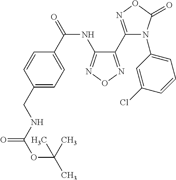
C1(CNC(OC(C)(C)C)=O)=CC=C(C(=O)NC2=NON=C2C2=NOC(=O)N2C2=CC=CC(Cl)=C2)C=C1
